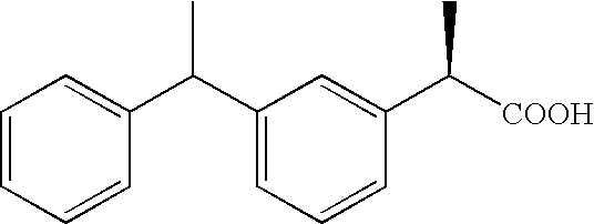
C1(C(C2=CC=CC=C2)C)=CC=CC(C([COOH])C)=C1
